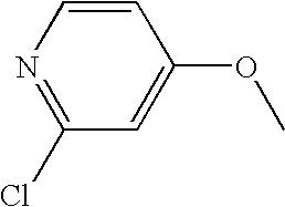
C1(Cl)=NC=CC(OC)=C1
